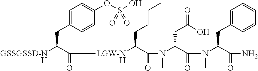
C1=C(CC([GSSGSSD-NH])C(=O)[LGW-NH]C(C(=O)N(C(C(N(C)C(C(=O)N)CC2=CC=CC=C2)=O)CC(O)=O)C)CCCC)C=CC(OS(O)(=O)=O)=C1
